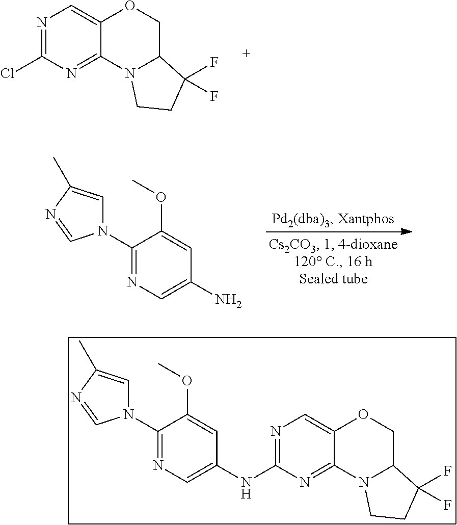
COC1=CC(N)=CN=C1N1C=C(C)N=C1.N1=C(Cl)N=C2C(=C1)OCC1N2CCC1(F)F.N1(C2=NC=C(NC3=NC=C4C(=N3)N3C(CO4)C(F)(F)CC3)C=C2OC)C=C(C)N=C1
